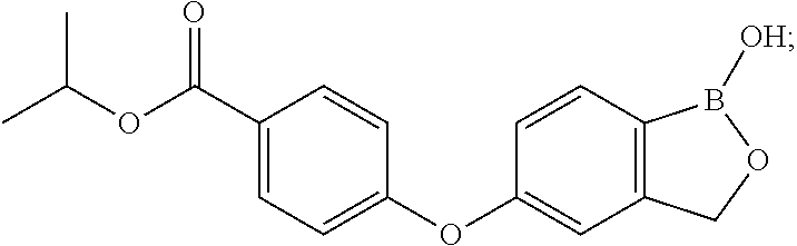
CC(OC(C1=CC=C(OC2=CC3=C(C=C2)B([OH])OC3)C=C1)=O)C
